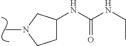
CN1CC(NC(NCC)=O)CC1
